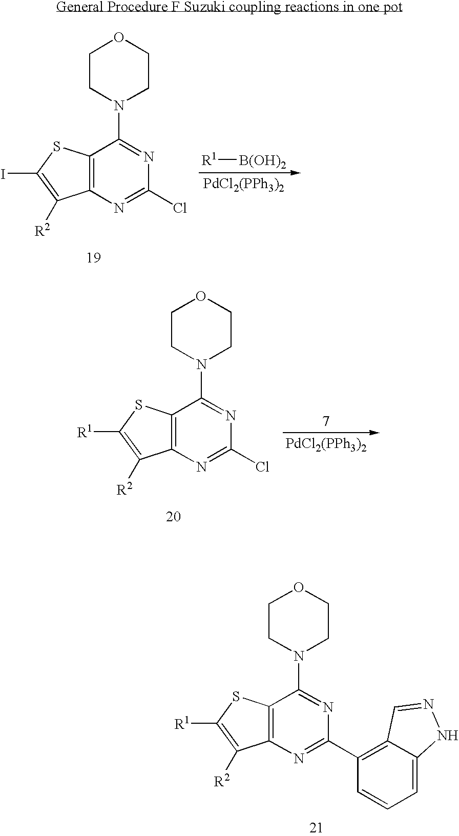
C12=C(N=C(C3=C4C(=CC=C3)NN=C4)N=C1N1CCOCC1)C([R2])=C([R1])S2.C12=C(N=C(Cl)N=C1N1CCOCC1)C([R2])=C([R1])S2.[PdCl2(PPh3)2].[R1][B(OH)2].[PdCl2(PPh3)2].C12=C(N=C(Cl)N=C1N1CCOCC1)C([R2])=C(I)S2
